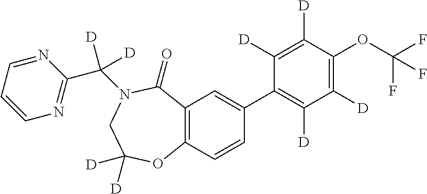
C12=C(C=CC(C3=C([D])C([D])=C(OC(F)(F)F)C([D])=C3[D])=C1)OC([D])([D])CN(C(C1=NC=CC=N1)([D])[D])C2=O
